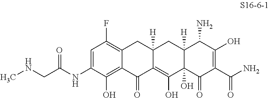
C1=C(NC(CNC)=O)C(O)=C2C(=C1F)CC1([H])C(=C(O)C3(O)C([H])(C1)C(N)C(O)=C(C(N)=O)C3=O)C2=O
